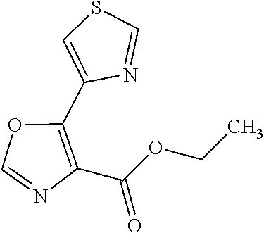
S1C=C(C2=C(C(OCC)=O)N=CO2)N=C1
